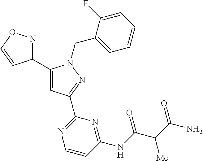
C1(C2=CC(C3=NC=CC(NC(C(C(=O)N)[Me])=O)=N3)=NN2CC2=CC=CC=C2F)=NOC=C1
